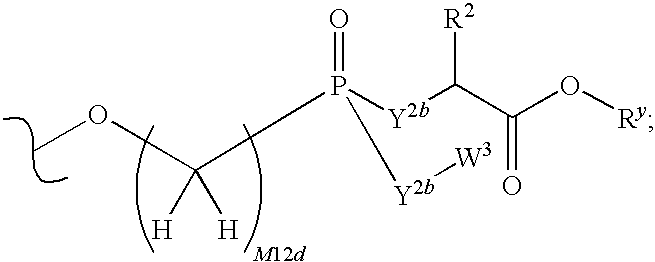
COC([H])([H])P(=O)([Y2b]C(C(=O)O[Ry])[R2])[Y2b][W3]
